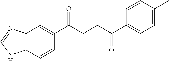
C1(C(CCC(C2=CC=C(C)C=C2)=O)=O)=CC2=C(C=C1)NC=N2
